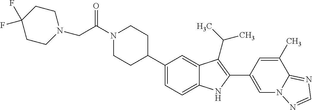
C(N1CCC(C2=CC=C3C(=C2)C(C(C)C)=C(C2=CN4C(=NC=N4)C(C)=C2)N3)CC1)(CN1CCC(F)(F)CC1)=O
